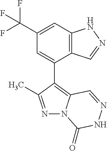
C12=C(C=C(C(F)(F)F)C=C1C1=C3N(N=C1C)C(=O)NN=C3)NN=C2
